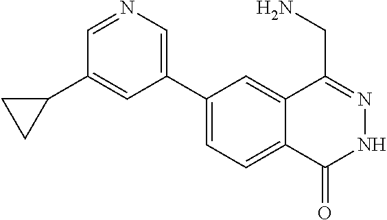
C1(C2=CN=CC(C3CC3)=C2)=CC=C2C(=C1)C(CN)=NNC2=O
